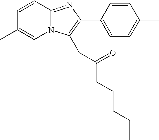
C1=CC2=NC(C3=CC=C(C)C=C3)=C(CC(=O)CCCCC)N2C=C1C
